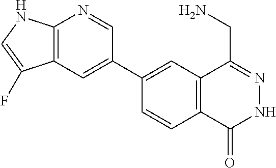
C1(C2=CC3=C(N=C2)NC=C3F)=CC2=C(C=C1)C(=O)NN=C2CN
